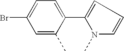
C1(Br)=CC=C(C2=CC=CN2C)C(C)=C1
